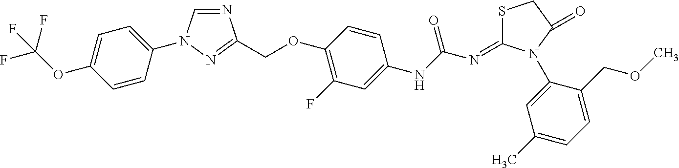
C1=CC(N2C=NC(COC3=C(F)C=C(NC(N=C4SCC(=O)N4C4=CC(C)=CC=C4COC)=O)C=C3)=N2)=CC=C1OC(F)(F)F
